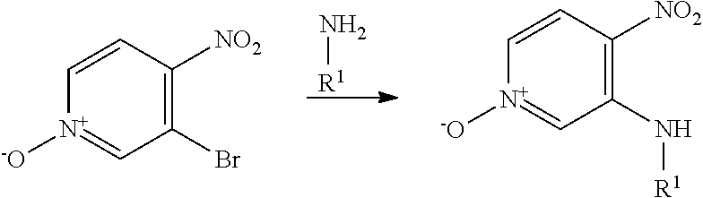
N[R1].C1(Br)=C([NO2])C=C[N+]([-O])=C1.C1(N[R1])=C([NO2])C=C[N+]([-O])=C1
